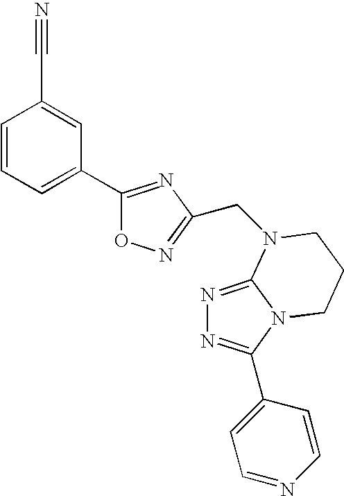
C1=CC=C(C2=NC(CN3C4=NN=C(C5=CC=NC=C5)N4CCC3)=NO2)C=C1C#N
